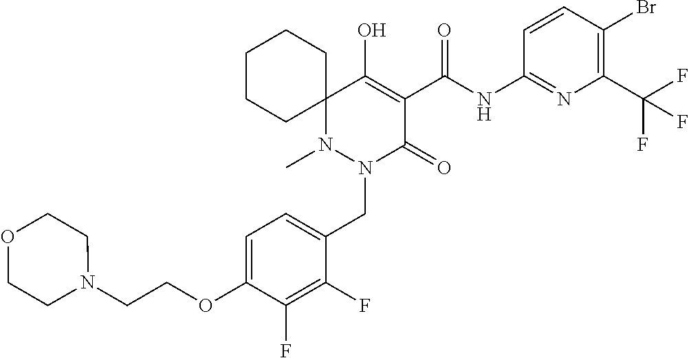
C1=C(OCCN2CCOCC2)C(F)=C(F)C(CN2C(=O)C(C(=O)NC3=NC(C(F)(F)F)=C(Br)C=C3)=C(O)C3(N2C)CCCCC3)=C1
